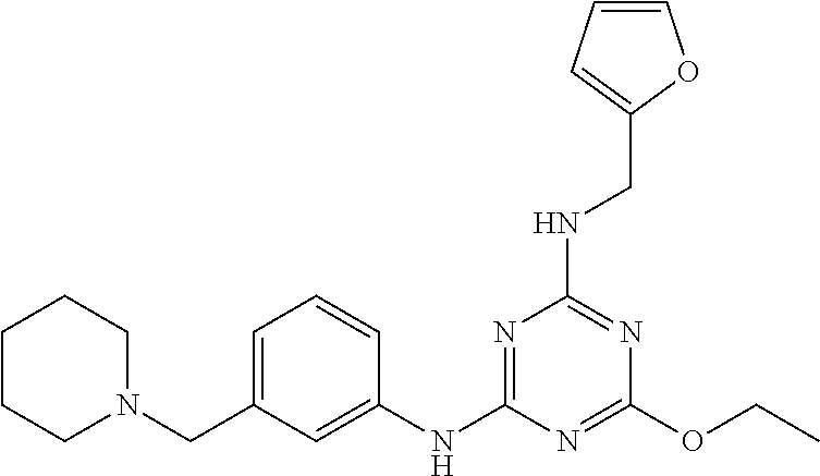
C1=C(CN2CCCCC2)C=C(NC2=NC(NCC3=CC=CO3)=NC(OCC)=N2)C=C1
